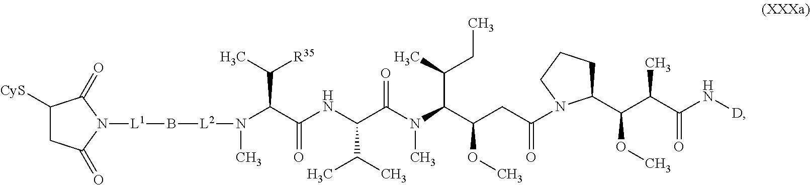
C1(C(C(C(N[D])=O)C)OC)CCCN1C(CC(C(N(C(C(NC(C(N([L2]B[L1]N1C(=O)C([CyS])CC1=O)C)C([R35])C)=O)C(C)C)=O)C)C(C)CC)OC)=O
